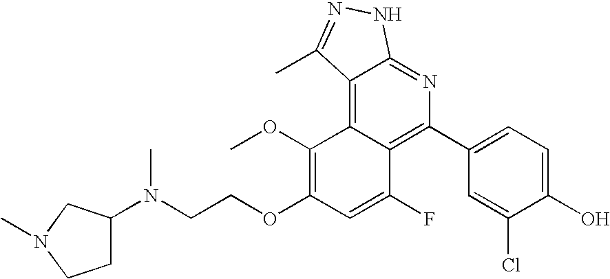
C1(C2=C3C(=C4C(=N2)NN=C4C)C(OC)=C(OCCN(C2CCN(C)C2)C)C=C3F)=CC=C(O)C(Cl)=C1
